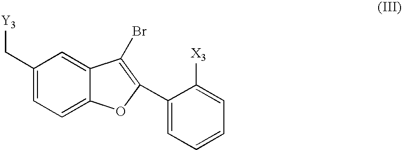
C1(C[Y3])=CC=C2C(=C1)C(Br)=C(C1=CC=CC=C1[X3])O2
